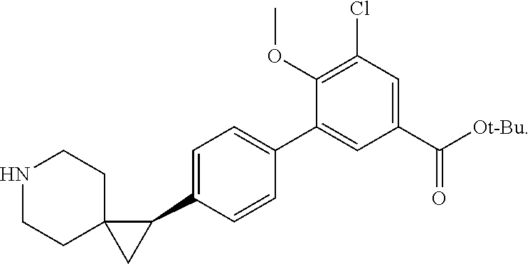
C1(C2=CC=C(C3C4(C3)CCNCC4)C=C2)=CC(C(=O)[Ot-Bu])=CC(Cl)=C1OC
